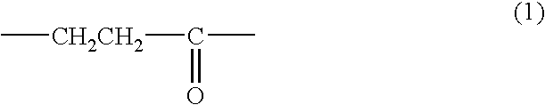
[CH2CH2](C(C)=O)C
